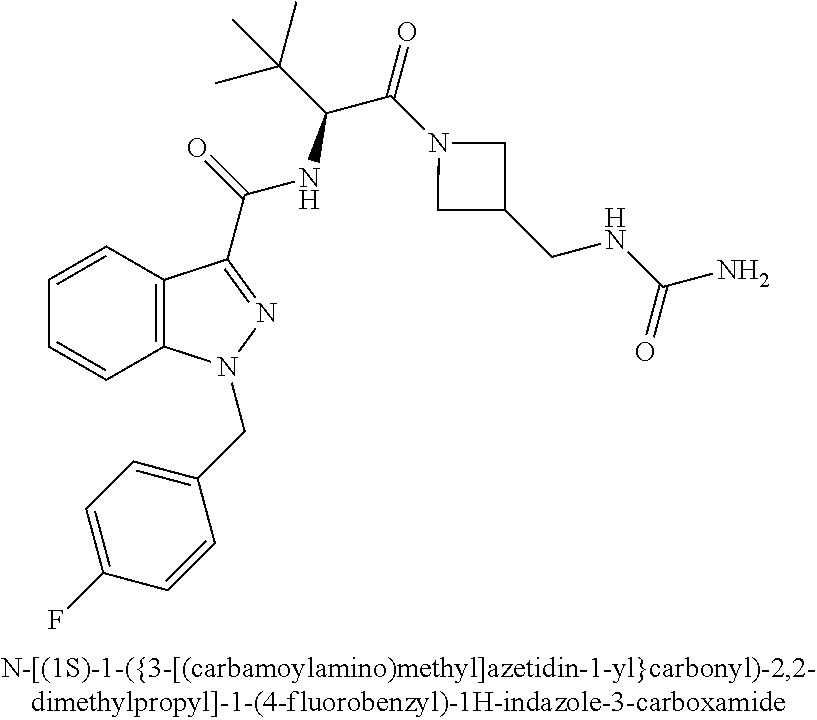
C1=CC2=C(C=C1)N(CC1=CC=C(F)C=C1)N=C2C(=O)NC(C(C)(C)C)C(=O)N1CC(CNC(N)=O)C1
